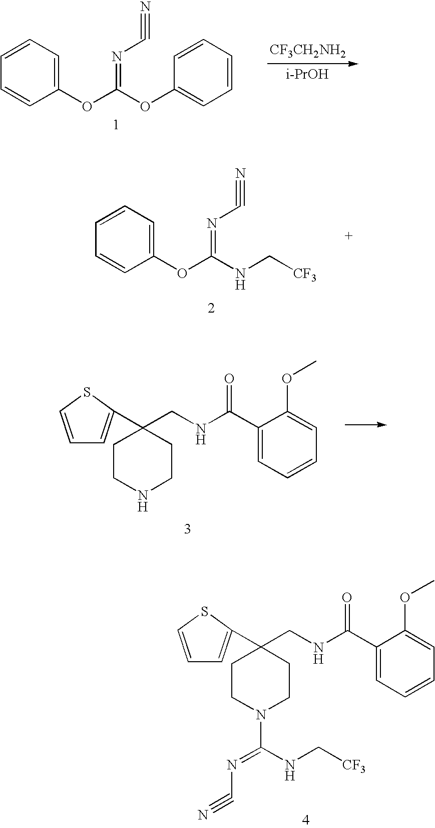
[CF3CH2NH2].[i-PrOH].C1(OC(OC2=CC=CC=C2)=NC#N)=CC=CC=C1.C1(OC(NC[CF3])=NC#N)=CC=CC=C1.C1CC(C2=CC=CS2)(CNC(C2=CC=CC=C2OC)=O)CCN1.C1CC(C2=CC=CS2)(CNC(C2=CC=CC=C2OC)=O)CCN1C(=NC#N)NC[CF3]
